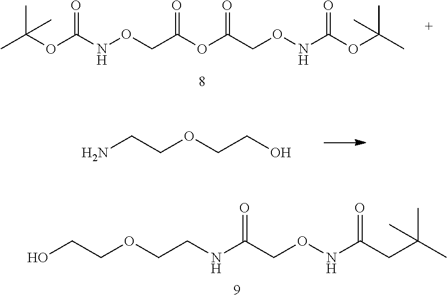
OCCOCCNC(CONC(CC(C)(C)C)=O)=O.CC(OC(NOCC(OC(CONC(OC(C)(C)C)=O)=O)=O)=O)(C)C.NCCOCCO
